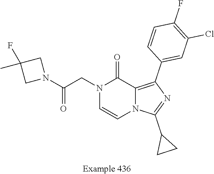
N1(CC(N2CC(F)(C)C2)=O)C=CN2C(=C(C3=CC(Cl)=C(F)C=C3)N=C2C2CC2)C1=O
